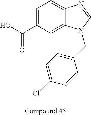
C1=C(C(O)=O)C=C2C(=C1)N=CN2CC1=CC=C(Cl)C=C1
